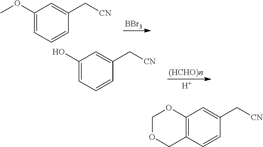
[BBr3].C1(OC)=CC=CC(C[CN])=C1.[(HCHO)n].C1(O)=CC=CC(C[CN])=C1.[H].C12=C(C=CC(C[CN])=C1)COCO2
